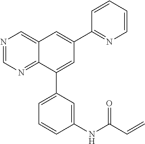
N1=CN=C2C(=C1)C=C(C1=NC=CC=C1)C=C2C1=CC=CC(NC(C=C)=O)=C1
